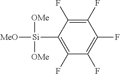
C1([Si]([MeO])([OMe])[OMe])=C(F)C(F)=C(F)C(F)=C1F
